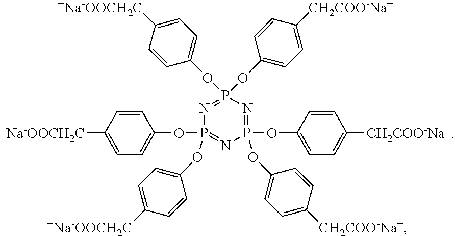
P1(OC2=CC=C([CH2COO-Na+])C=C2)(OC2=CC=C([+Na-OOCH2C])C=C2)=NP(OC2=CC=C([+Na-OOCH2C])C=C2)(OC2=CC=C([+Na-OOCH2C])C=C2)=NP(OC2=CC=C([CH2COO-Na+])C=C2)(OC2=CC=C([CH2COO-Na+])C=C2)=N1
